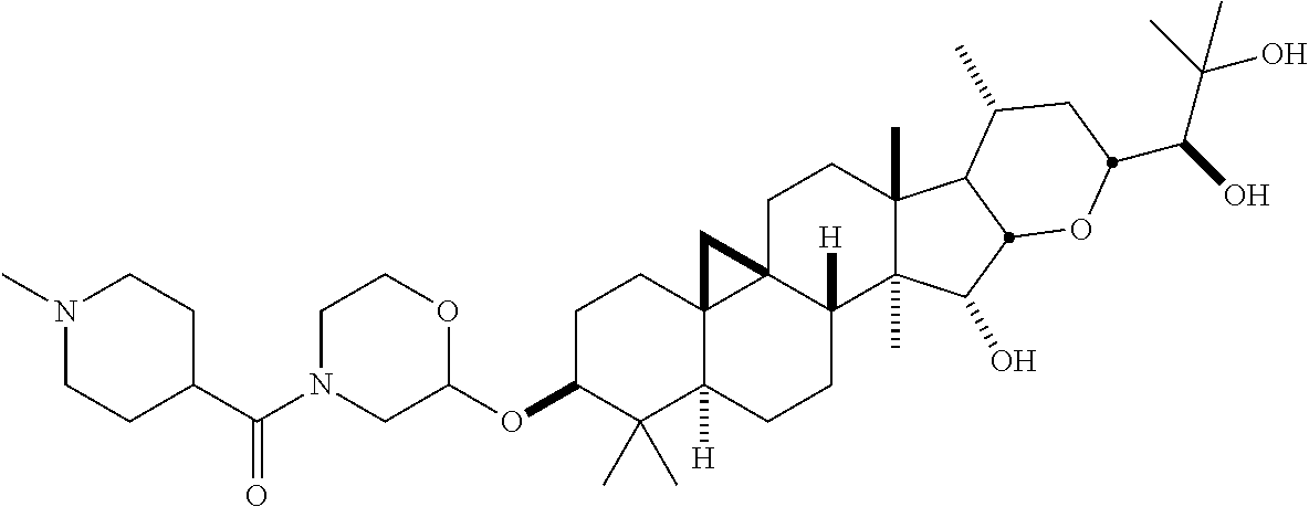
C1(C(N2CC(OC3C(C)(C)C4([H])C5(CC3)C3(CCC6(C)C(C)(C(O)C7C6C(C)CC(C(O)C(C)(O)C)O7)C3([H])CC4)C5)OCC2)=O)CCN(C)CC1
